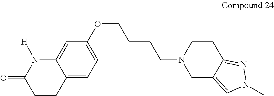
C1CC2=CC=C(OCCCCN3CC4=CN(C)N=C4CC3)C=C2N([H])C1=O
